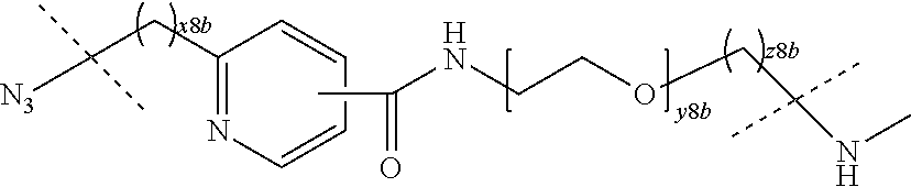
C1(CC([N3])(C)C)=NC=CC=C1.CC(NCCOCC(NC)(C)C)=O
